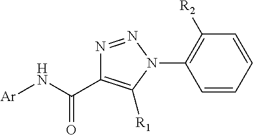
N([Ar])C(C1=C([R1])N(C2=C([R2])C=CC=C2)N=N1)=O
